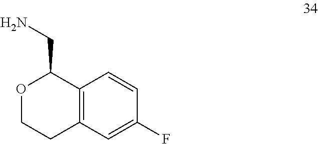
O1CCC2=C(C1CN)C=CC(F)=C2
